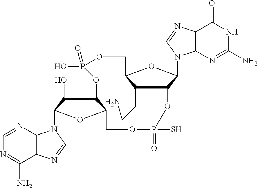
C1(CCN)C2C(N3C4=C(C(=O)NC(N)=N4)N=C3)OC1COP(=O)(O)OC1C(O)C(N3C4=C(C(N)=NC=N4)N=C3)OC1COP(S)(=O)O2
